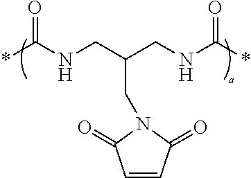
*C(NCC(CNC(*)=O)CN1C(=O)C=CC1=O)=O
